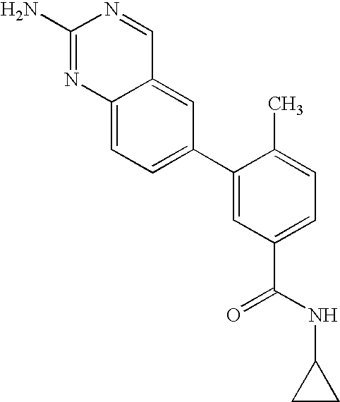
C12=CC=C(C3=CC(C(NC4CC4)=O)=CC=C3C)C=C1C=NC(N)=N2
